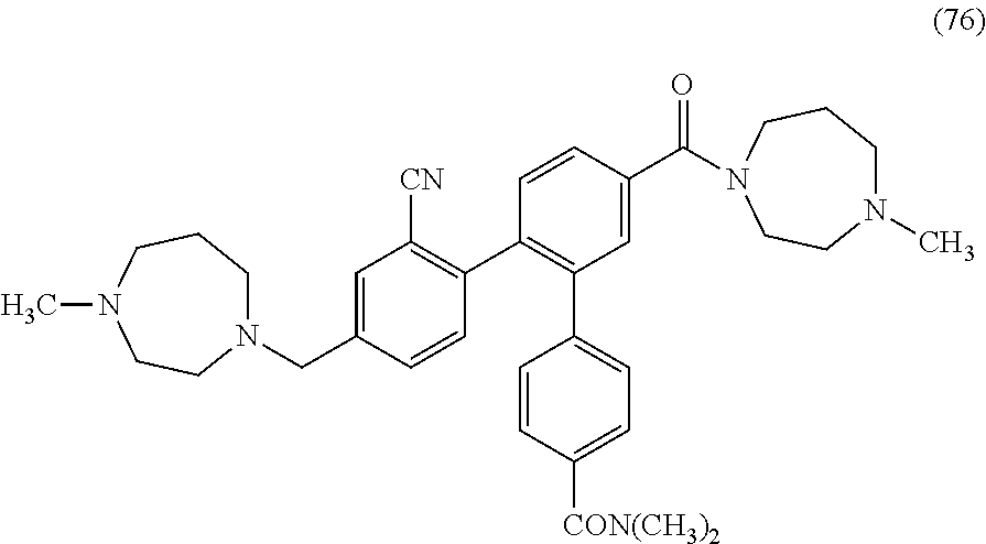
C1=C(C(=O)N2CCCN(C)CC2)C=CC(C2=C([CN])C=C(CN3CCCN(C)CC3)C=C2)=C1C1=CC=C([CON(CH3)2])C=C1
